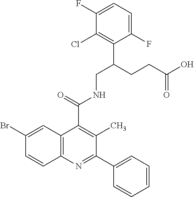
C1=C(F)C(Cl)=C(C(CCC(O)=O)CNC(C2=C(C)C(C3=CC=CC=C3)=NC3=C2C=C(Br)C=C3)=O)C(F)=C1
